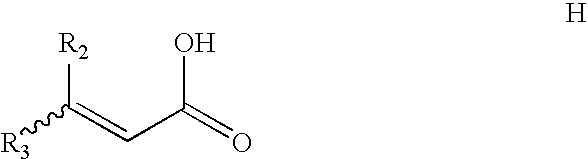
C(=CC(=O)O)([R3])[R2]
